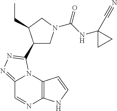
C12=NN=C(C3CN(C(NC4(C#N)CC4)=O)CC3CC)N1C1=C(N=C2)NC=C1
